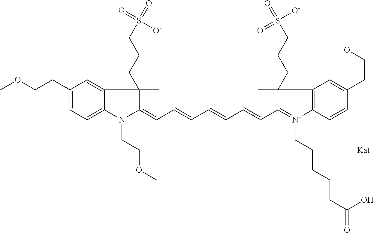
C1(CCOC)=CC=C2C(=C1)C(C)(CCCS(=O)(=O)[O-])C(=CC=CC=CC=CC1=[N+](CCCCCC(=O)O)C3=C(C1(C)CCCS(=O)(=O)[O-])C=C(CCOC)C=C3)N2CCOC
